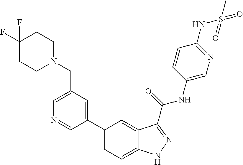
C1(CN2CCC(F)(F)CC2)=CN=CC(C2=CC=C3C(=C2)C(C(NC2=CN=C(NS(C)(=O)=O)C=C2)=O)=NN3)=C1
